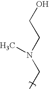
C(N(CC)C)CO
